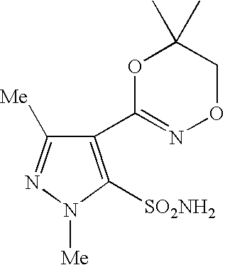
C1(C2=NOCC(C)(C)O2)=C([SO2NH2])N([Me])N=C1[Me]
